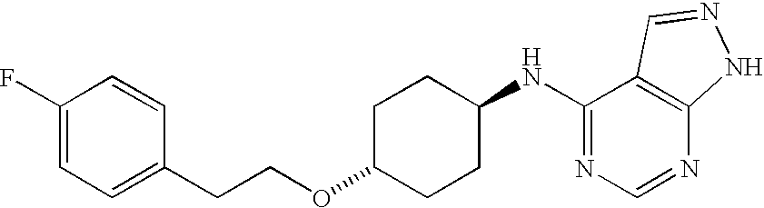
C1(F)=CC=C(CCOC2CCC(NC3=NC=NC4=C3C=NN4)CC2)C=C1
